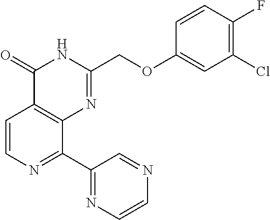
C1=CN=C(C2=NC=CN=C2)C2=C1C(=O)NC(COC1=CC(Cl)=C(F)C=C1)=N2
